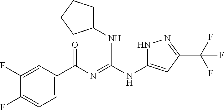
C1(F)=CC(C(N=C(NC2=CC(C(F)(F)F)=NN2)NC2CCCC2)=O)=CC=C1F
